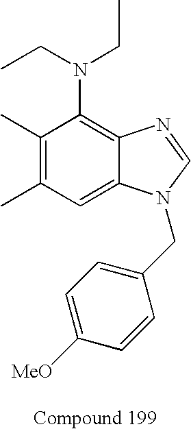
C1(C)=C(C)C=C2C(=C1N(CC)CC)N=CN2CC1=CC=C([MeO])C=C1
